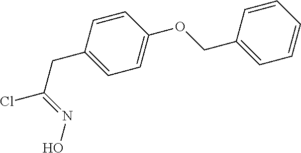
C(CC1=CC=C(OCC2=CC=CC=C2)C=C1)(Cl)=NO
